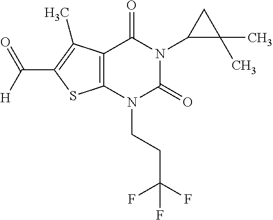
C12=C(N(CCC(F)(F)F)C(=O)N(C3C(C)(C)C3)C1=O)SC(C([H])=O)=C2C
